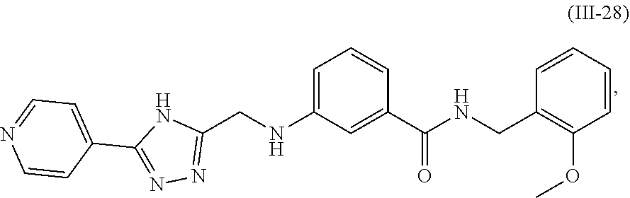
C1=CC=CC(OC)=C1CNC(C1=CC(NCC2=NN=C(C3=CC=NC=C3)N2)=CC=C1)=O
